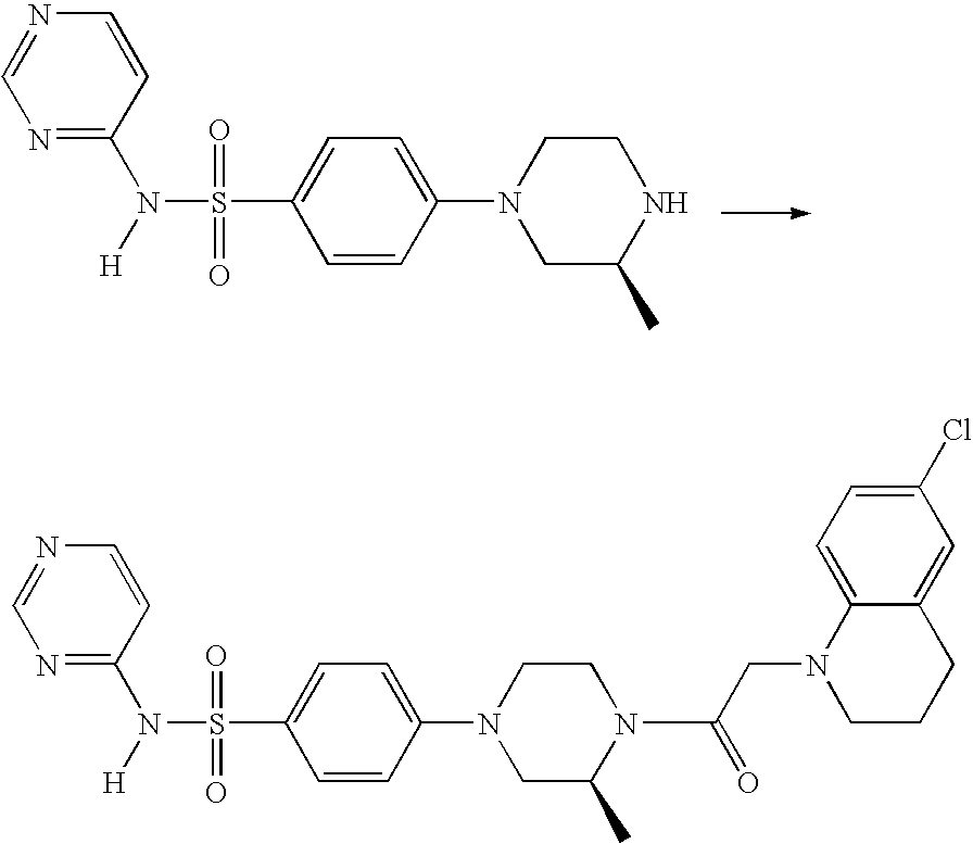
C1(N(S(C2=CC=C(N3CC(C)NCC3)C=C2)(=O)=O)[H])=NC=NC=C1.C1(N([H])S(C2=CC=C(N3CC(C)N(C(CN4CCCC5=CC(Cl)=CC=C45)=O)CC3)C=C2)(=O)=O)=NC=NC=C1
